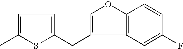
C1=C(C)SC(CC2=COC3=C2C=C(F)C=C3)=C1
